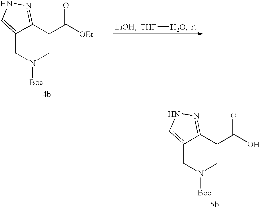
[THF][H2O].C12=CNN=C1C(C([OEt])=O)CN([Boc])C2.C12=CNN=C1C(C(O)=O)CN([Boc])C2
